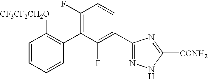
C1=CC=CC(C2=C(F)C=CC(C3=NNC([CONH2])=N3)=C2F)=C1[CF3CF2CH2O]
